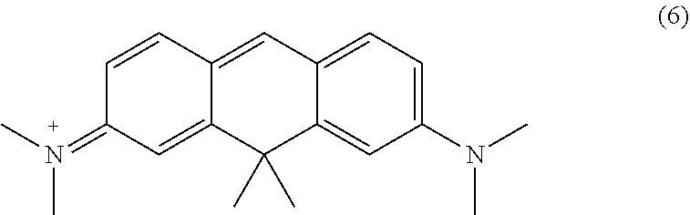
C1=CC2=CC3=CC=C(N(C)C)C=C3C(C)(C)C2=CC1=N(C)C
